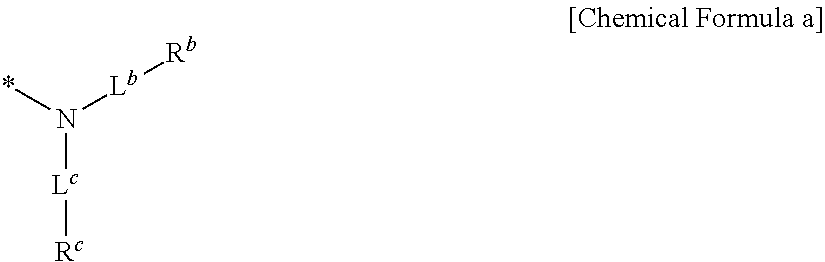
N([Lc][Rc])(*)[Lb][Rb]
